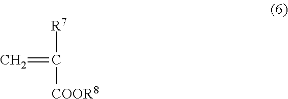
[R7]C([COOR8])=C
